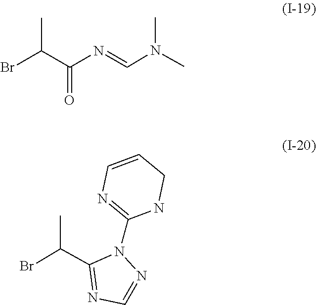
C(=NC(C(Br)C)=O)N(C)C.N1=C(C(Br)C)N(C2=NC=CCN2)N=C1
